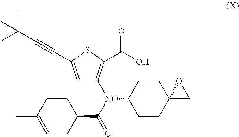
C1=C(C#CC(C)(C)C)SC(C(O)=O)=C1N(C1CCC2(CC1)CO2)C(=O)C1CCC(C)=CC1
